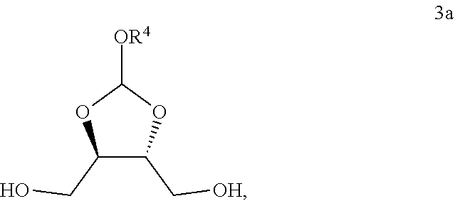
C1(CO)C(C[OH])OC([OR4])O1
